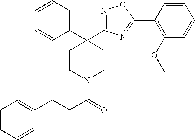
C1=CC=CC(CCC(N2CCC(C3=CC=CC=C3)(C3=NOC(C4=C(OC)C=CC=C4)=N3)CC2)=O)=C1
